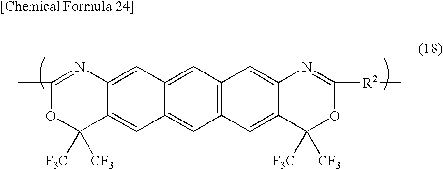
C12=CC3=C(C=C1C=C1C(=C2)C([F3C])([CF3])OC(C)=N1)C=C1N=C([R2]C)OC([F3C])([CF3])C1=C3
